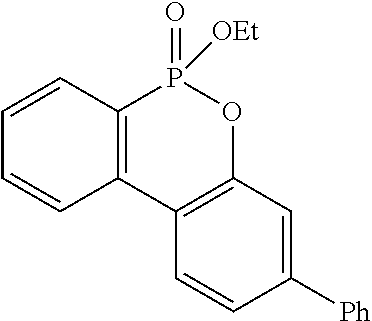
C1=CC2=C(C=C1)C1=C(OP2(=O)[OEt])C=C([Ph])C=C1
